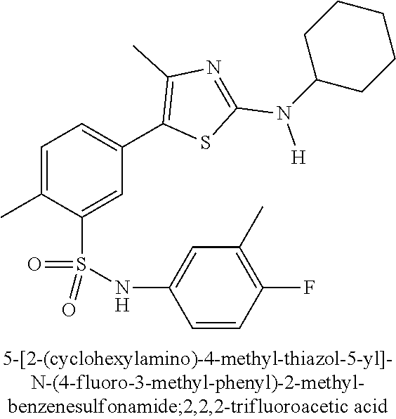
C1=C(C)C(S(NC2=CC(C)=C(F)C=C2)(=O)=O)=CC(C2=C(C)N=C(N([H])C3CCCCC3)S2)=C1
